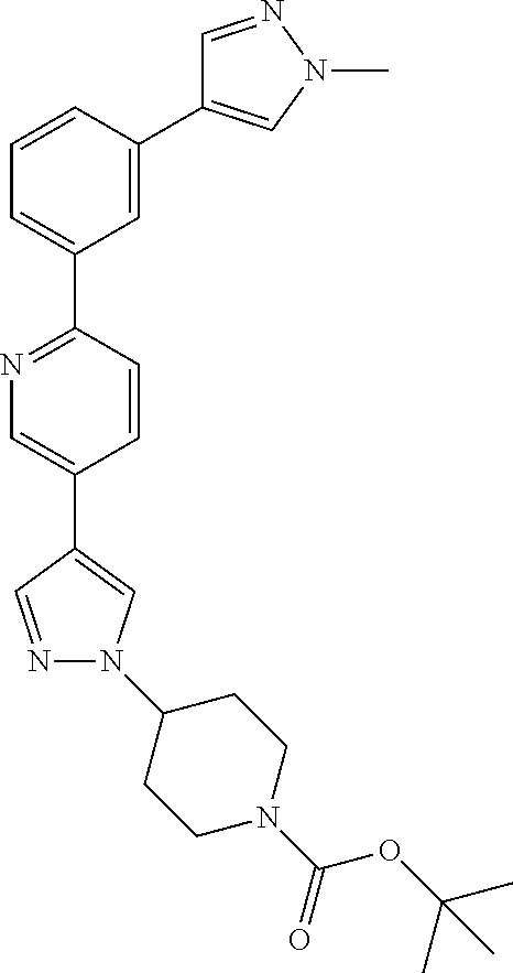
N1=C(C2=CC=CC(C3=CN(C)N=C3)=C2)C=CC(C2=CN(C3CCN(C(OC(C)(C)C)=O)CC3)N=C2)=C1
